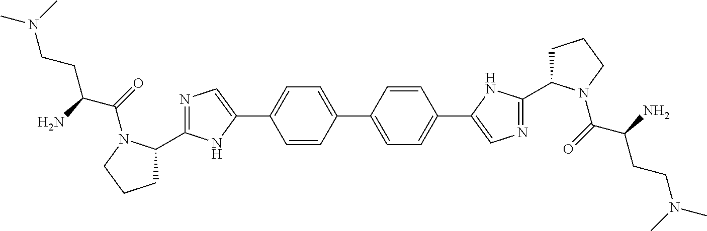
C1(C2=CC=C(C3=CN=C(C4CCCN4C(=O)C(CCN(C)C)N)N3)C=C2)=CC=C(C2=CN=C(C3CCCN3C(=O)C(CCN(C)C)N)N2)C=C1
